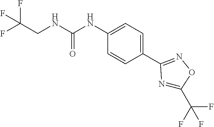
C1(NC(NCC(F)(F)F)=O)=CC=C(C2=NOC(C(F)(F)F)=N2)C=C1
